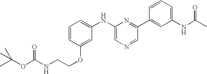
C1=CC(OCCNC(OC(C)(C)C)=O)=CC(NC2=CN=CC(C3=CC(NC(C)=O)=CC=C3)=N2)=C1
